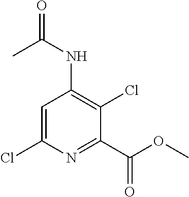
ClC1=CC(NC(C)=O)=C(Cl)C(C(OC)=O)=N1
